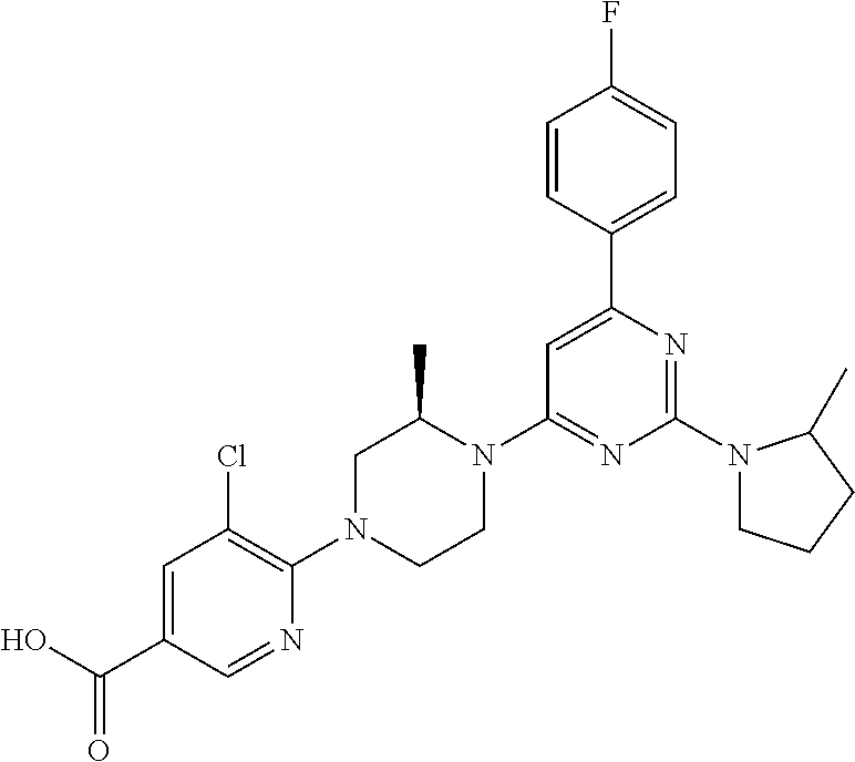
C1=C(C(O)=O)C=NC(N2CCN(C3=NC(N4CCCC4C)=NC(C4=CC=C(F)C=C4)=C3)C(C)C2)=C1Cl
